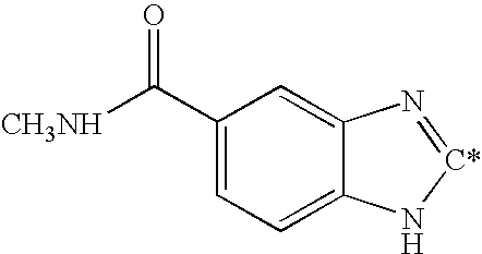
C1(C([CH3NH])=O)=CC=C2C(=C1)N=[C*]N2
